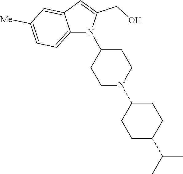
C12=CC=C([Me])C=C1C=C(CO)N2C1CCN(C2CCC(C(C)C)CC2)CC1
